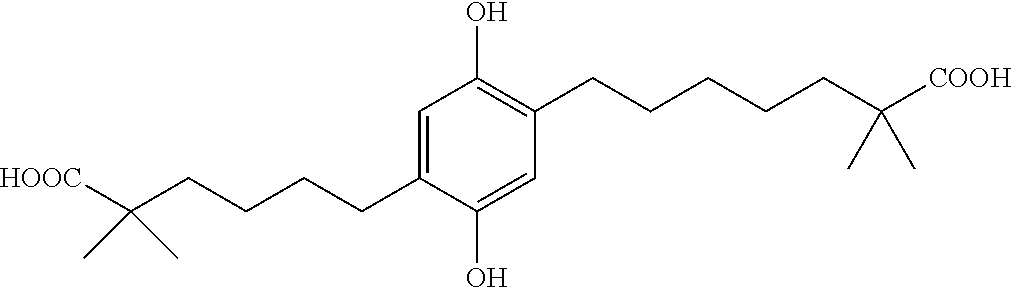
C1(CCCCC(C)(C)[HOOC])=CC(O)=C(CCCCCC(C)(C)[COOH])C=C1O
